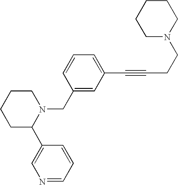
C1C(C2=CN=CC=C2)N(CC2=CC(C#CCCN3CCCCC3)=CC=C2)CCC1
